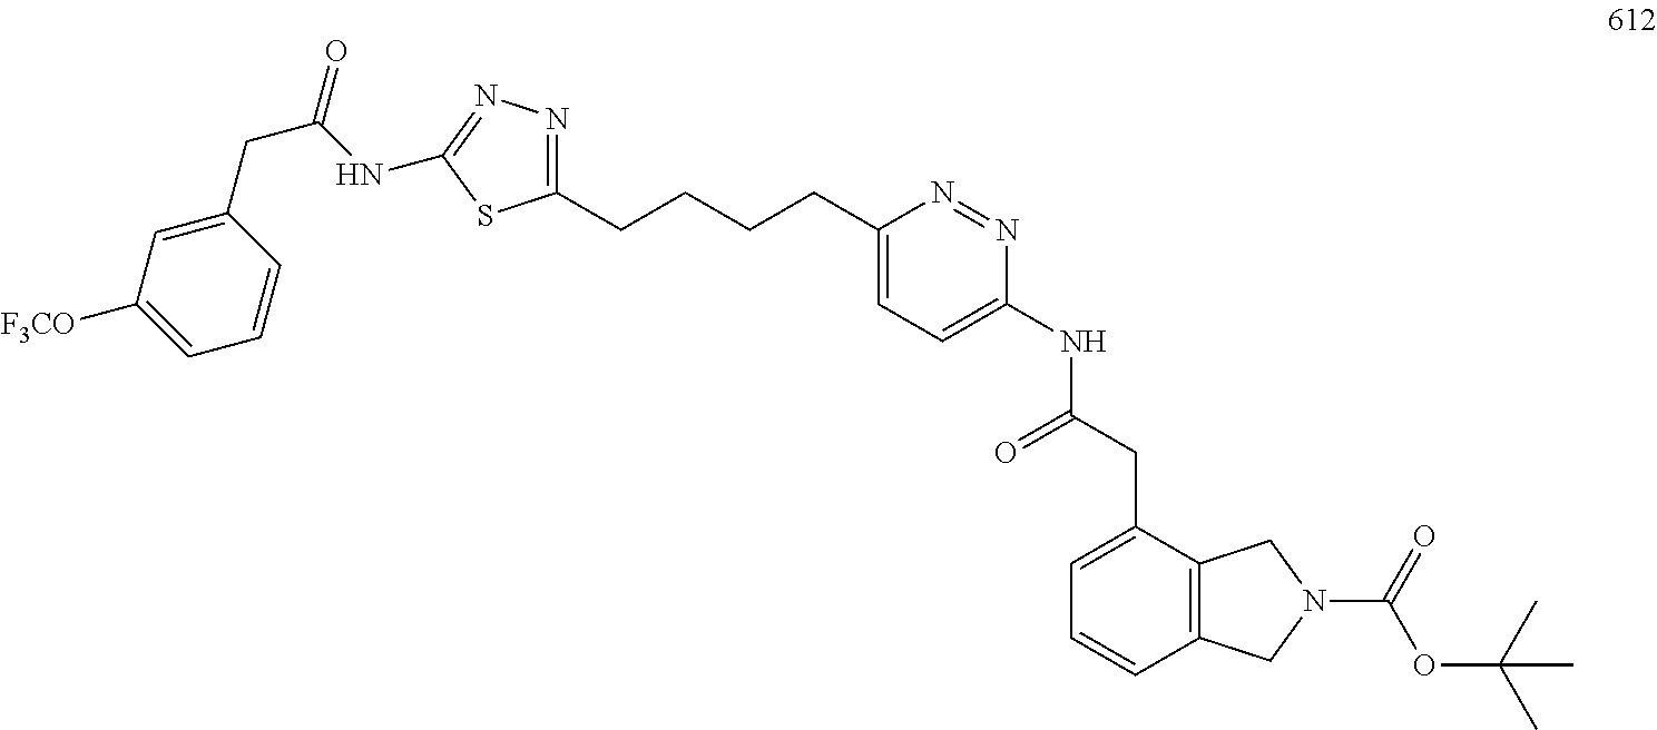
C1(CCCCC2=NN=C(NC(CC3=CC([F3CO])=CC=C3)=O)S2)=CC=C(NC(CC2=CC=CC3=C2CN(C(OC(C)(C)C)=O)C3)=O)N=N1
